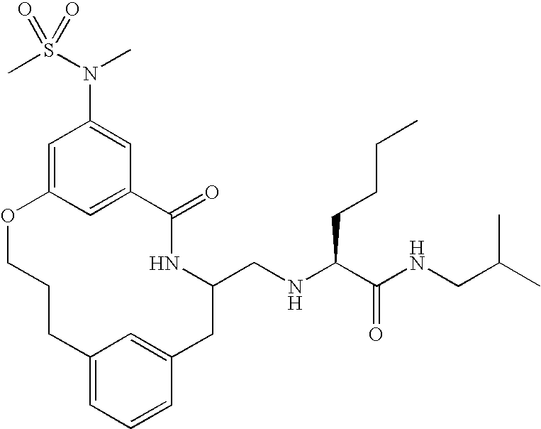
C12=CC=CC(=C1)CC(CNC(C(NCC(C)C)=O)CCCC)NC(=O)C1=CC(=CC(N(S(C)(=O)=O)C)=C1)OCCC2
